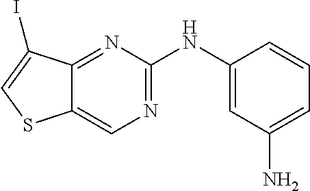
C1=C(N)C=C(NC2=NC=C3C(=N2)C(I)=CS3)C=C1
